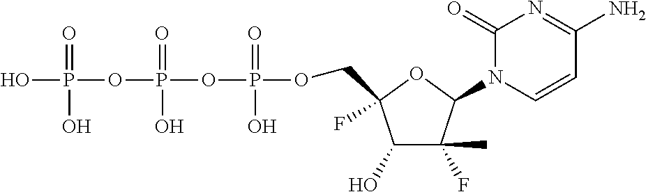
C1(O)C(C)(F)C(N2C(=O)N=C(N)C=C2)OC1(F)COP(OP(OP(O)(O)=O)(O)=O)(O)=O
